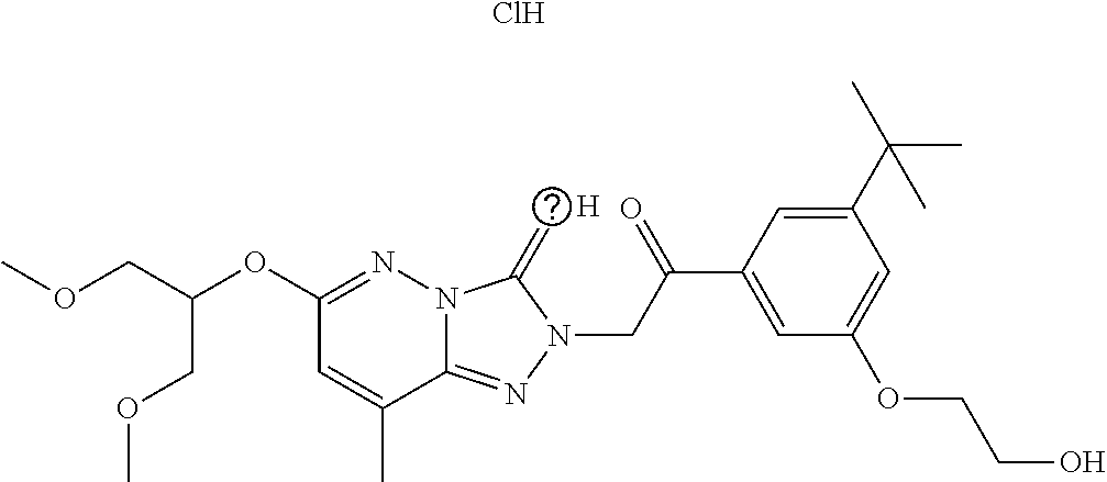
C12=NN(CC(C3=CC(OCCO)=CC(C(C)(C)C)=C3)=O)C(=C)N1N=C(OC(COC)COC)C=C2C.Cl.[H]
